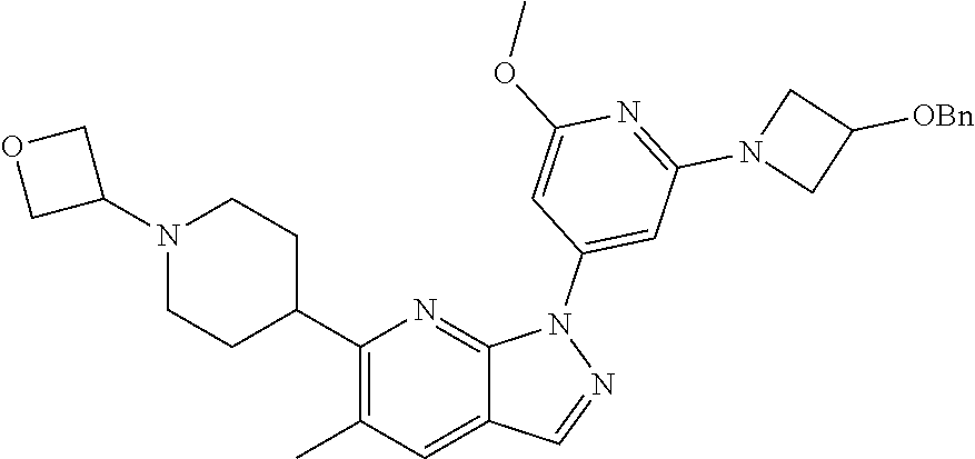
C1(C2CCN(C3COC3)CC2)=C(C)C=C2C(=N1)N(C1=CC(N3CC([OBn])C3)=NC(OC)=C1)N=C2
